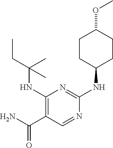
C1(C(N)=O)=C(NC(CC)(C)C)N=C(NC2CCC(OC)CC2)N=C1
